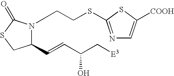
N1=C(SCCN2C(C=CC(C[E3])O)CSC2=O)SC([COOH])=C1
